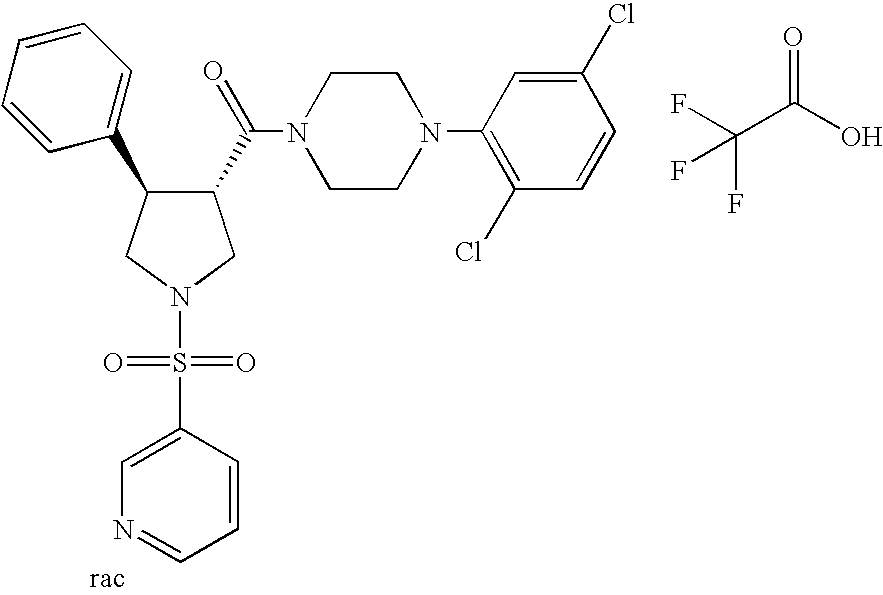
O=C(O)C(F)(F)F.C1(C(N2CCN(C3=C(Cl)C=CC(Cl)=C3)CC2)=O)C(C2=CC=CC=C2)CN(S(C2=CN=CC=C2)(=O)=O)C1
